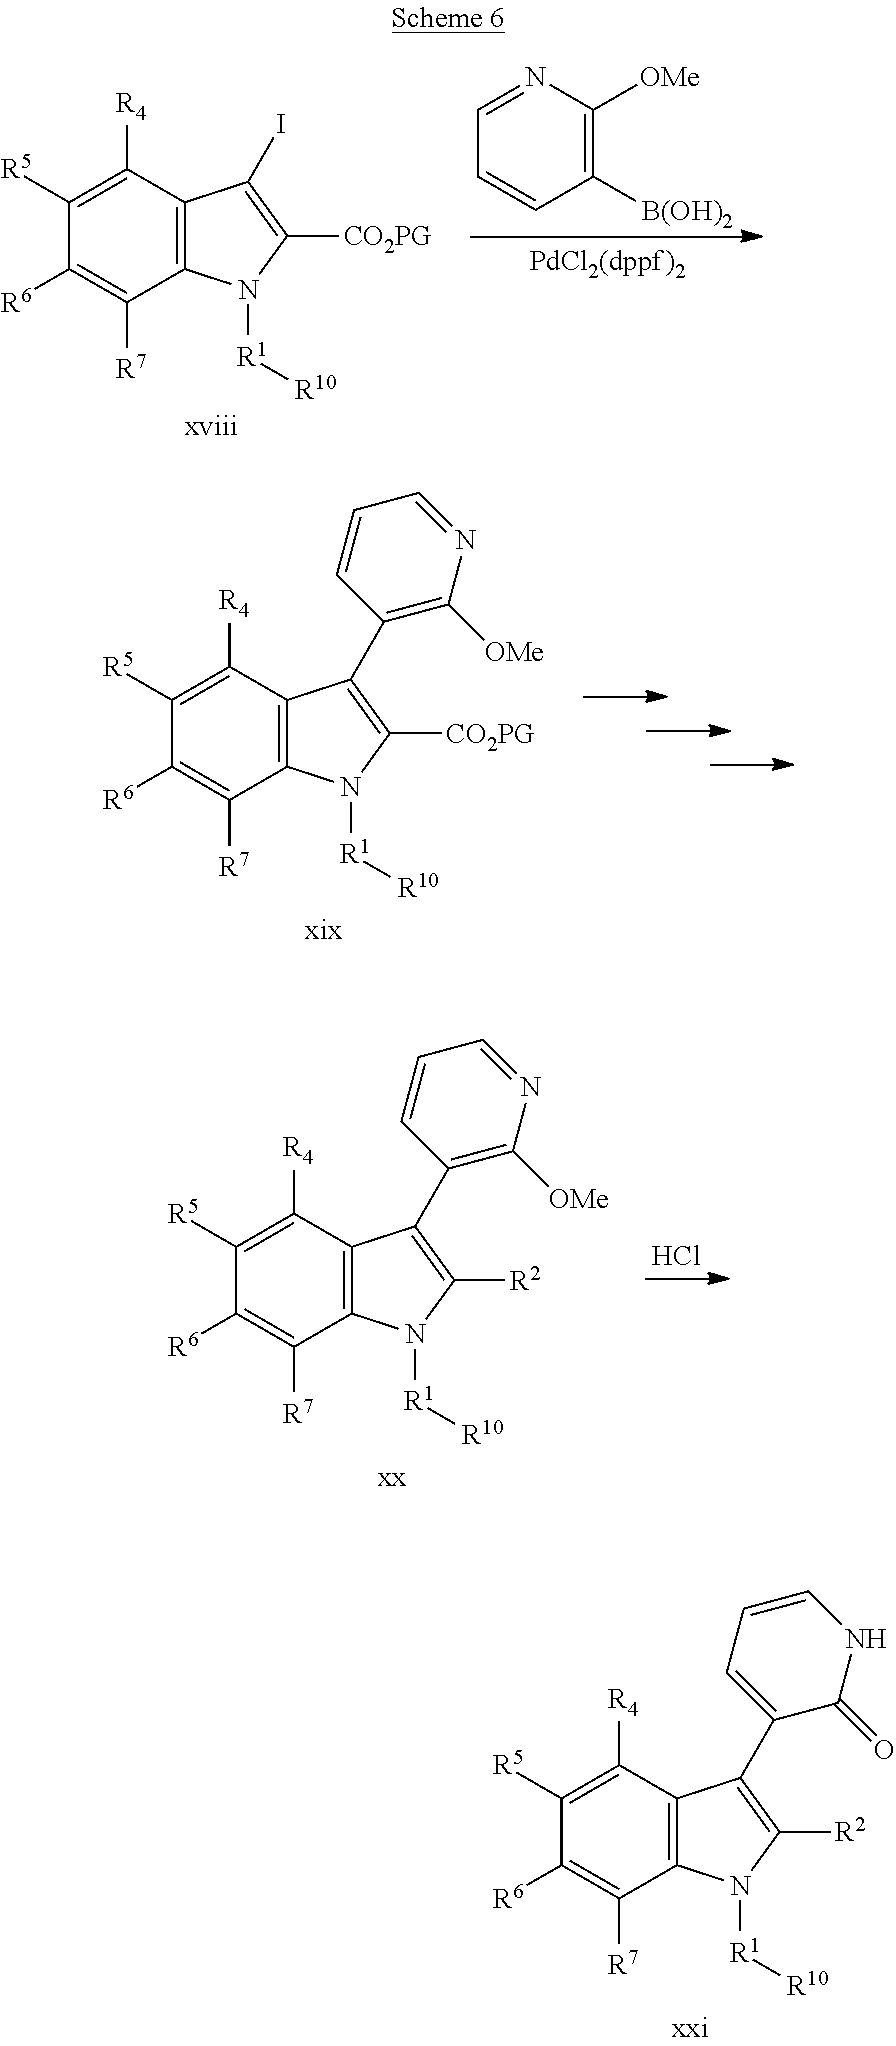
C1([R6])=C([R7])C2=C(C([R4])=C1[R5])C(C1=CC=CNC1=O)=C([R2])N2[R1][R10].C1([R6])=C([R7])C2=C(C([R4])=C1[R5])C(I)=C([CO2PG])N2[R1][R10].C1([B(OH)2])=C([OMe])N=CC=C1.C1([R6])=C([R7])C2=C(C([R4])=C1[R5])C(C1=C([OMe])N=CC=C1)=C([CO2PG])N2[R1][R10].C1([R6])=C([R7])C2=C(C([R4])=C1[R5])C(C1=C([OMe])N=CC=C1)=C([R2])N2[R1][R10].Cl
